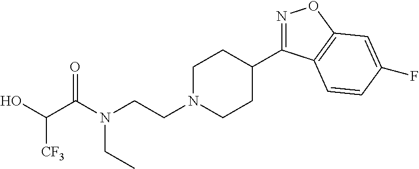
N1=C(C2CCN(CCN(C(C(O)[CF3])=O)CC)CC2)C2=C(O1)C=C(F)C=C2
